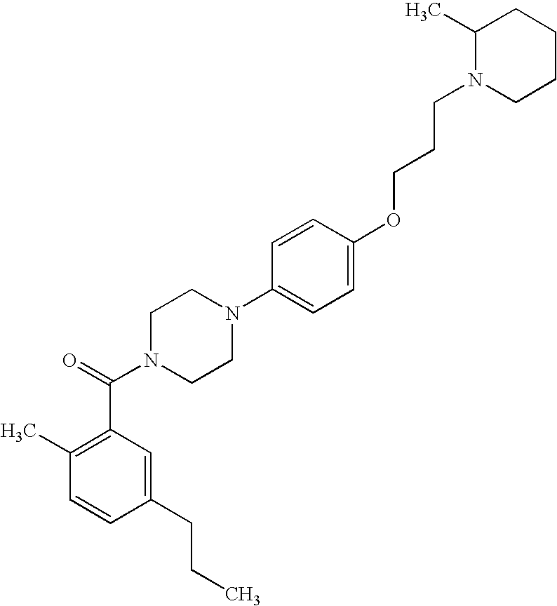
C1=CC(CCC)=CC(C(N2CCN(C3=CC=C(OCCCN4CCCCC4C)C=C3)CC2)=O)=C1C
